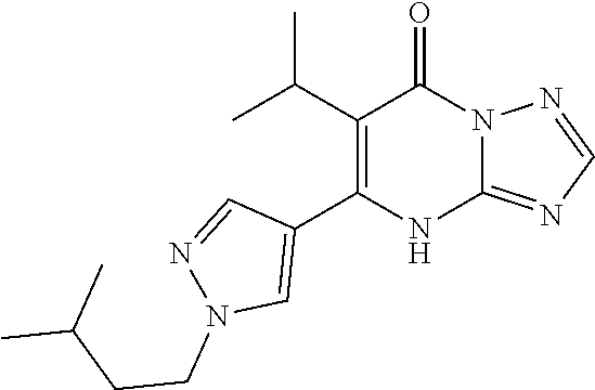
C12=NC=NN1C(=O)C(C(C)C)=C(C1=CN(CCC(C)C)N=C1)N2
